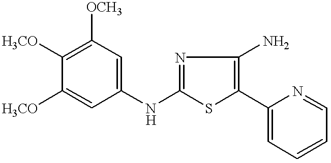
C1(NC2=CC([OCH3])=C([H3CO])C([H3CO])=C2)=NC(N)=C(C2=CC=CC=N2)S1
